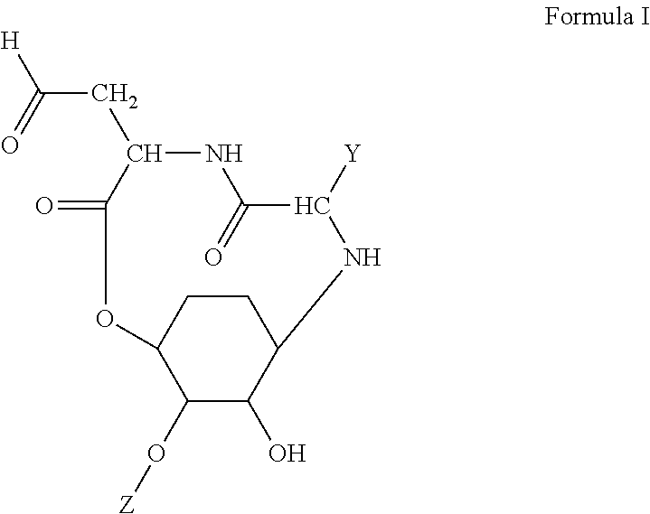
C1CC2C(O[Z])C(O)C1NC([Y])C(=O)NC(CC([H])=O)C(=O)O2
